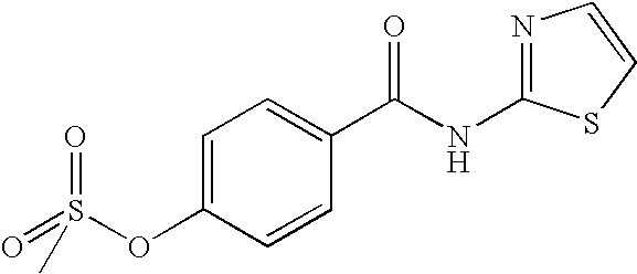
C1=C(OS(=O)(=O)C)C=CC(C(NC2=NC=CS2)=O)=C1
